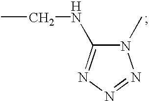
CCNC1=NN=NN1C
